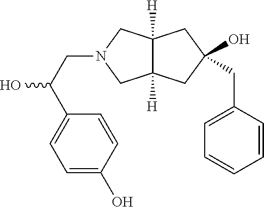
C12([H])C([H])(CC(O)(CC3=CC=CC=C3)C1)CN(CC(C1=CC=C(O)C=C1)O)C2
